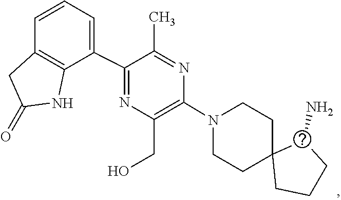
C1C2(CCCC2N)CCN(C2=C(CO)N=C(C3=CC=CC4=C3NC(=O)C4)C(C)=N2)C1
